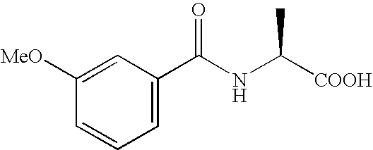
C1([MeO])=CC(C(NC([COOH])C)=O)=CC=C1
